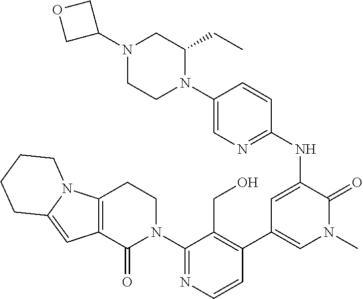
C12=C(C(=O)N(C3=NC=CC(C4=CN(C)C(=O)C(NC5=NC=C(N6C(CC)CN(C7COC7)CC6)C=C5)=C4)=C3CO)CC1)C=C1N2CCCC1
